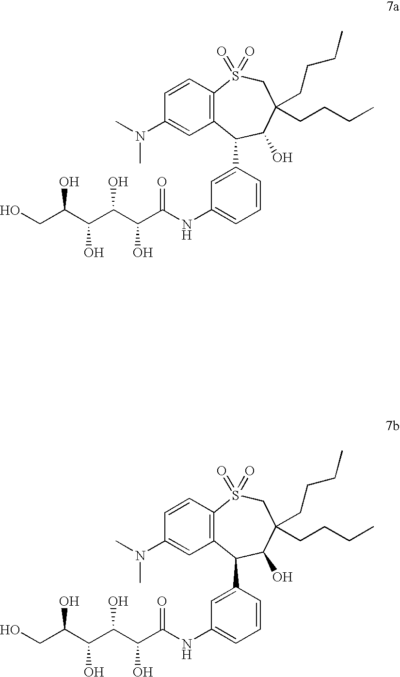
OCC(C(C(C(C(NC1=CC=CC(C2C3=C(C=CC(N(C)C)=C3)S(=O)(=O)CC(CCCC)(CCCC)C2O)=C1)=O)O)O)O)O.OCC(C(C(C(C(NC1=CC=CC(C2C3=C(C=CC(N(C)C)=C3)S(=O)(=O)CC(CCCC)(CCCC)C2O)=C1)=O)O)O)O)O
